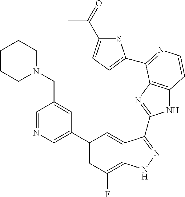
C1=C(C2=CC(F)=C3C(=C2)C(C2=NC4=C(N2)C=CN=C4C2=CC=C(C(=O)C)S2)=NN3)C=C(CN2CCCCC2)C=N1
